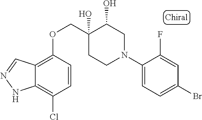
C1(N2CC(O)C(O)(COC3=C4C(=C(Cl)C=C3)NN=C4)CC2)=CC=C(Br)C=C1F
